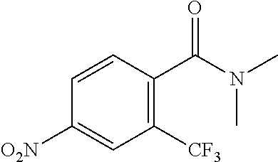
[O2N]C1=CC([CF3])=C(C(N(C)C)=O)C=C1
